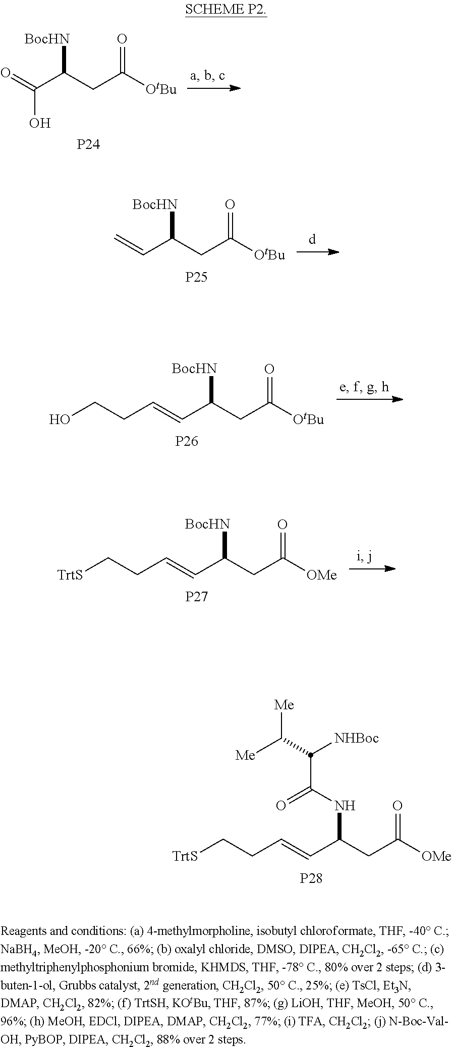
[P27].[TrtS]CCC=CC([BocHN])CC(=O)[OMe].[P28].[TrtS]CCC=CC(NC(=O)C([NHBoc])C([Me])[Me])CC(=O)[OMe].O=C(C(CC(=O)[OtBu])[BocHN])O.[P24].C=CC(CC(=O)[OtBu])[BocHN].[P25].[P26].OCCC=CC([BocHN])CC(=O)[OtBu]
